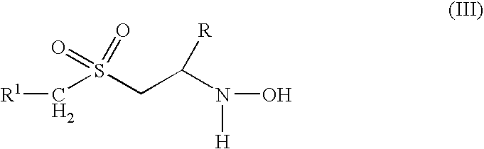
C(S(CC(N(O)[H])[R])(=O)=O)[R1]
